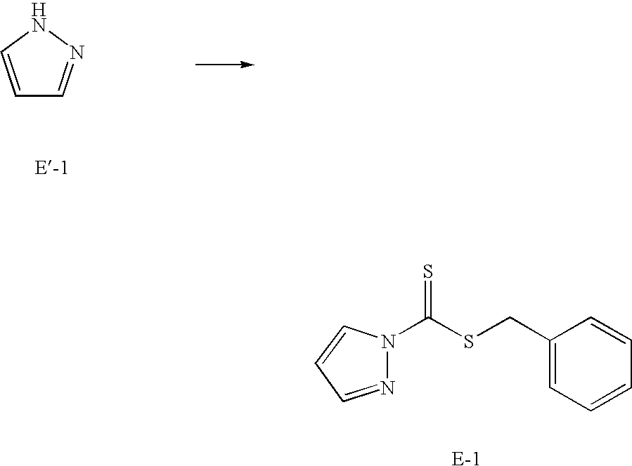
N1(C(SCC2=CC=CC=C2)=S)C=CC=N1.C1=CNN=C1
